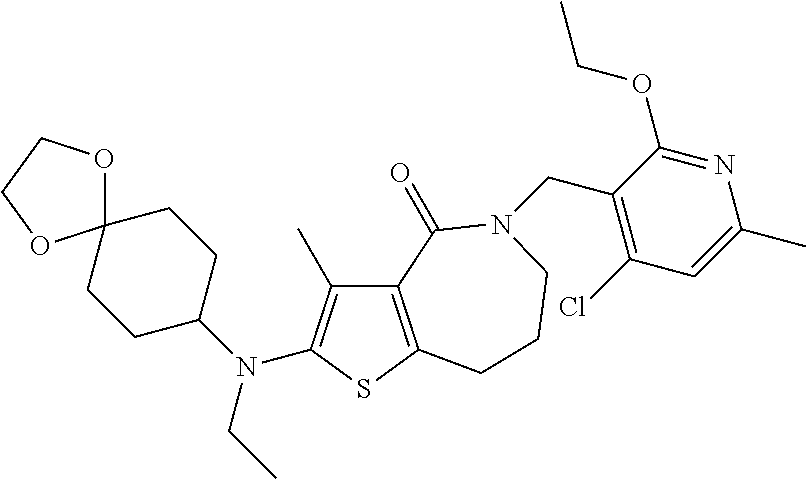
C12=C(SC(N(C3CCC4(CC3)OCCO4)CC)=C1C)CCCN(CC1=C(Cl)C=C(C)N=C1OCC)C2=O
